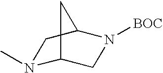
N1(C)C2CN([BOC])C(C1)C2
